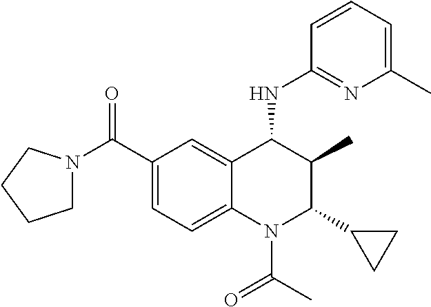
C1(C(=O)N2CCCC2)=CC=C2C(=C1)C(NC1=NC(C)=CC=C1)C(C)C(C1CC1)N2C(C)=O
